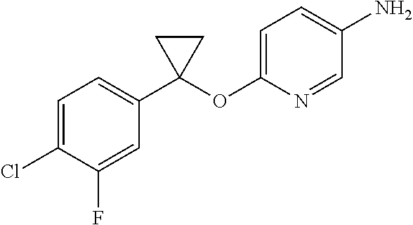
C1(Cl)=CC=C(C2(OC3=CC=C(N)C=N3)CC2)C=C1F
